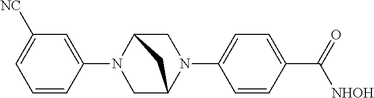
C1(N2CC3N(C4=CC=C(C([NHOH])=O)C=C4)CC2C3)=CC([CN])=CC=C1
